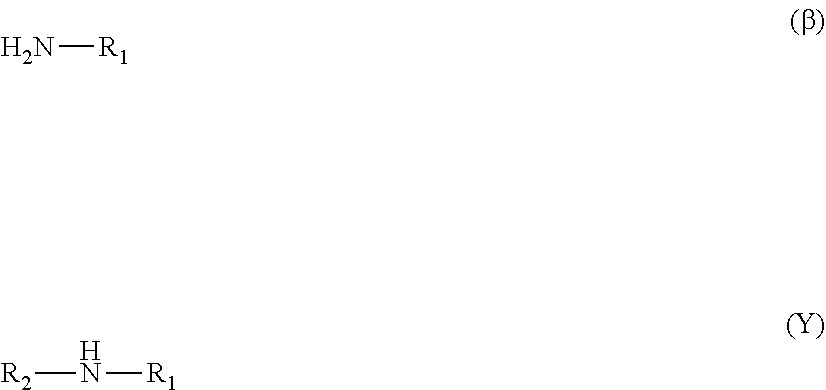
N[R1].N([R1])[R2]
